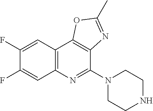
C12=C(C3=C(C(N4CCNCC4)=N1)N=C(C)O3)C=C(F)C(F)=C2
